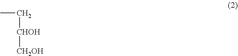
CC[CHOH][CH2OH]
